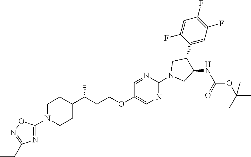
C1N(C2=NC(CC)=NO2)CCC(C(CCOC2=CN=C(N3CC(NC(OC(C)(C)C)=O)C(C4=CC(F)=C(F)C=C4F)C3)N=C2)C)C1
